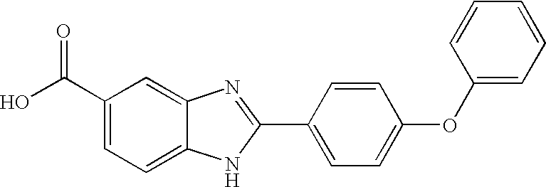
C1(C(O)=O)=CC=C2C(=C1)N=C(C1=CC=C(OC3=CC=CC=C3)C=C1)N2
